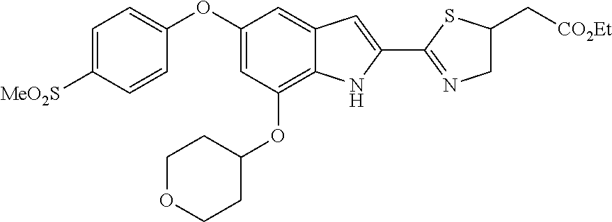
C1=C([MeO2S])C=CC(OC2=CC(OC3CCOCC3)=C3C(=C2)C=C(C2=NCC(C[CO2Et])S2)N3)=C1
